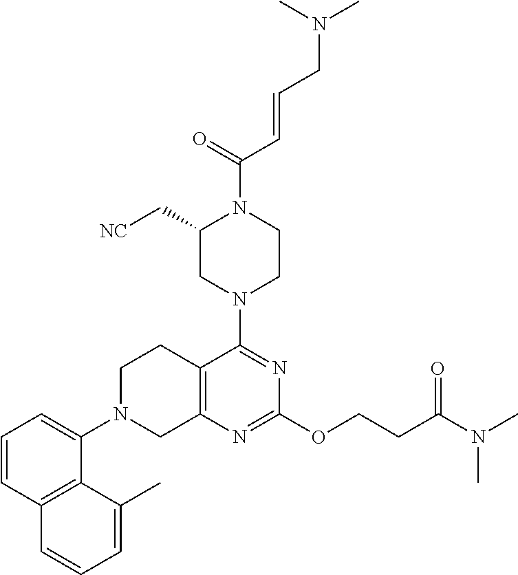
C1(C[NC])CN(C2=NC(OCCC(N(C)C)=O)=NC3=C2CCN(C2=CC=CC4=C2C(C)=CC=C4)C3)CCN1C(=O)C=CCN(C)C
